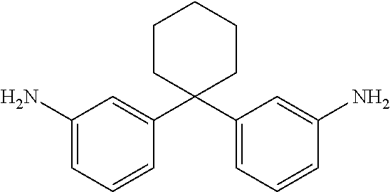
C1=CC=C(N)C=C1C1(C2=CC=CC(N)=C2)CCCCC1
